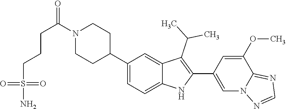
N1(C(CCCS(=O)(=O)N)=O)CCC(C2=CC=C3C(=C2)C(C(C)C)=C(C2=CN4C(=NC=N4)C(OC)=C2)N3)CC1
